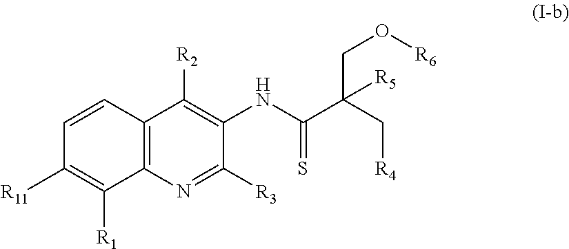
C1=CC2=C(C([R1])=C1[R11])N=C([R3])C(NC(C([R5])(CO[R6])C[R4])=S)=C2[R2]
